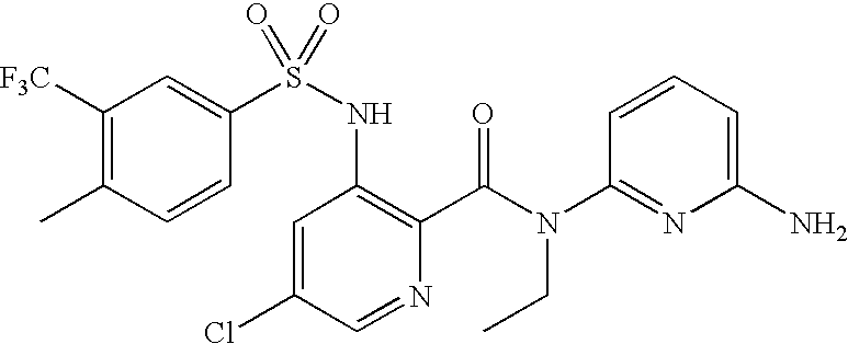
C1([F3C])=C(C)C=CC(S(NC2=C(C(N(CC)C3=NC(N)=CC=C3)=O)N=CC(Cl)=C2)(=O)=O)=C1
